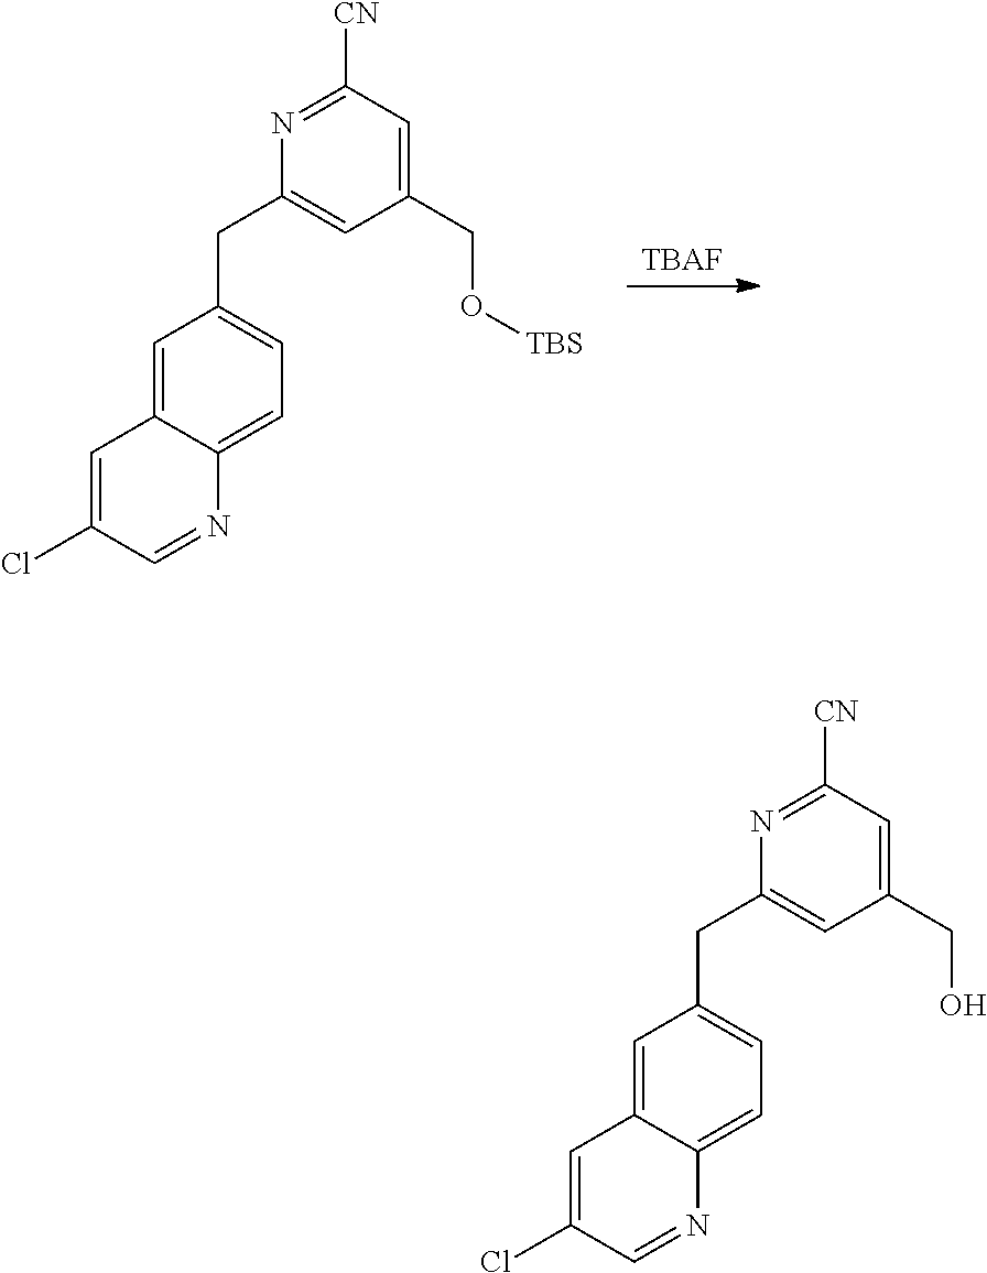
[TBAF].C1(Cl)=CC2=CC(CC3=CC(CO[TBS])=CC([CN])=N3)=CC=C2N=C1.C1(Cl)=CC2=CC(CC3=CC(CO)=CC([CN])=N3)=CC=C2N=C1
